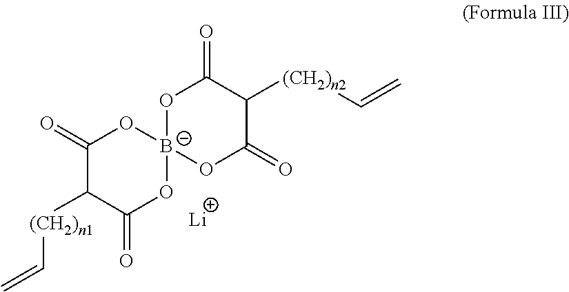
C1(=O)C([(CH2)n1]C=C)C(=O)O[B-]2(O1)OC(=O)C([(CH2)n2]C=C)C(=O)O2.[Li]
